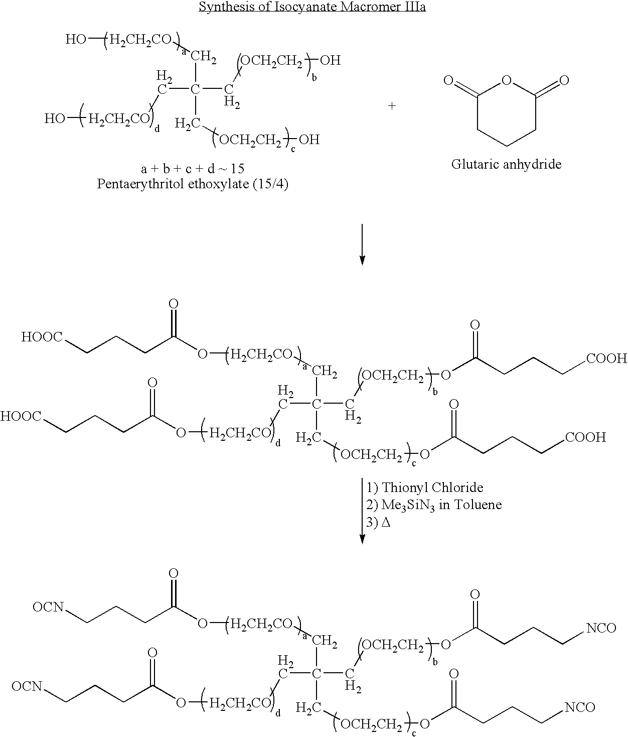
C(C(C[H2CH2CO]OC(CCC[OCN])=O)(C[OCH2CH2]OC(CCC[NCO])=O)C[OCH2CH2]OC(CCC[NCO])=O)[H2CH2CO]OC(CCC[OCN])=O.[H2].C(C(C[H2CH2CO]O)(C[OCH2CH2]O)C[OCH2CH2]O)[H2CH2CO]O.[H2].C1(=O)CCCC(=O)O1.C(C(C[H2CH2CO]OC(CCC[HOOC])=O)(C[OCH2CH2]OC(CCC[COOH])=O)C[OCH2CH2]OC(CCC[COOH])=O)[H2CH2CO]OC(CCC[HOOC])=O.[H2]
